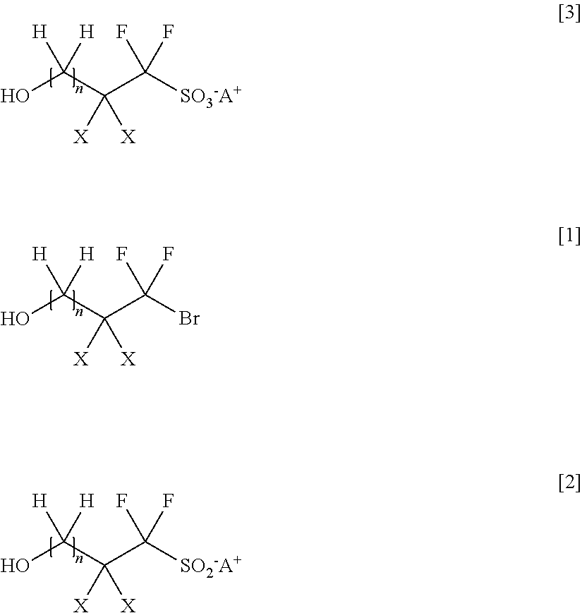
OC(C(C([SO3-A+])(F)F)([X])[X])([H])[H].OC(C(C(Br)(F)F)([X])[X])([H])[H].OC(C(C([SO2-A+])(F)F)([X])[X])([H])[H]
